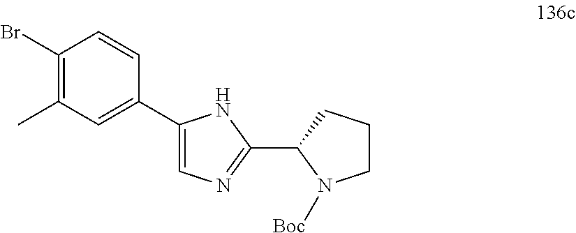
C1(Br)=C(C)C=C(C2=CN=C(C3CCCN3[Boc])N2)C=C1
